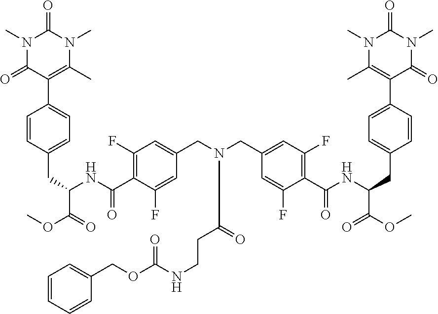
C1=CC(CC(C(OC)=O)NC(=O)C2=C(F)C=C(CN(CC3=CC(F)=C(C(NC(C(=O)OC)CC4=CC=C(C5=C(C)N(C)C(=O)N(C)C5=O)C=C4)=O)C(F)=C3)C(=O)CCNC(OCC3=CC=CC=C3)=O)C=C2F)=CC=C1C1=C(C)N(C)C(=O)N(C)C1=O
